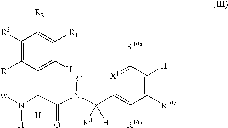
C1([R3])=C([R4])C(C(C(N(C(C2=C([R10a])C([R10c])=C([H])C([R10b])=[X1]2)([R8])[H])[R7])=O)(N([W])[H])[H])=C([H])C([R1])=C1[R2]
